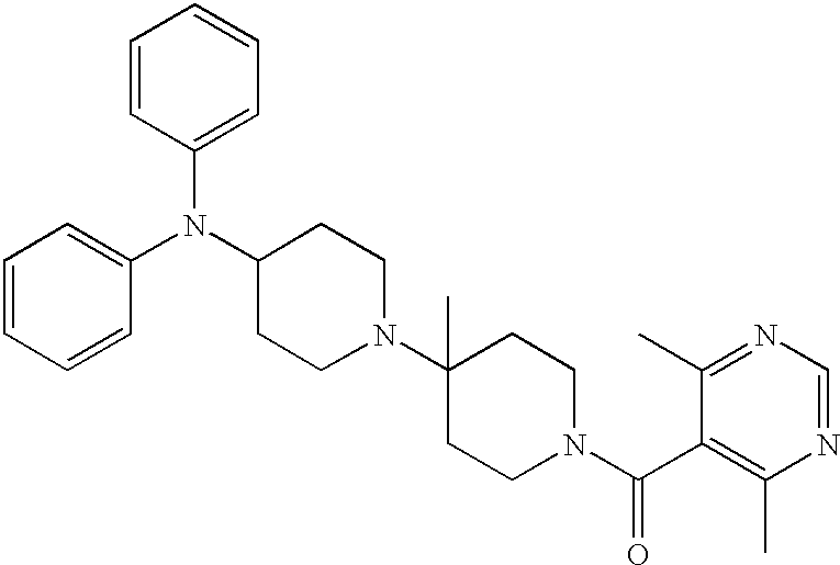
C1(N(C2CCN(C3(C)CCN(C(C4=C(C)N=CN=C4C)=O)CC3)CC2)C2=CC=CC=C2)=CC=CC=C1
